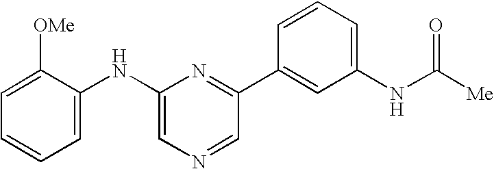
C1=CC=C([OMe])C(NC2=CN=CC(C3=CC(NC([Me])=O)=CC=C3)=N2)=C1
